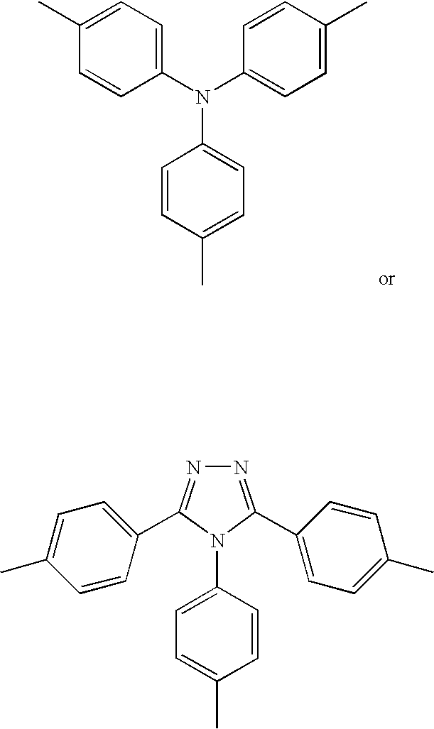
C1(C)=CC=C(N(C2=CC=C(C)C=C2)C2=CC=C(C)C=C2)C=C1.N1=C(C2=CC=C(C)C=C2)N(C2=CC=C(C)C=C2)C(C2=CC=C(C)C=C2)=N1
